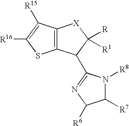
C12=C(C(C3=NC([R6])C([R7])N3[R8])C([R])([R1])[X]1)SC([R16])=C2[R15]
